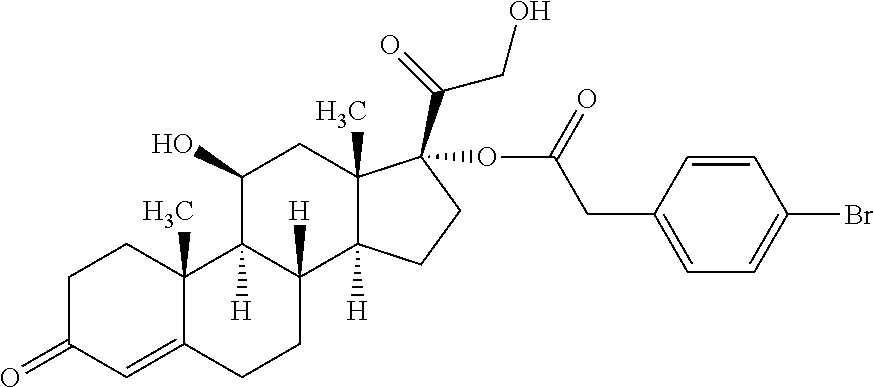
C1C(=O)C=C2C(C)(C1)C1([H])C([H])(CC2)C2([H])C(C)(CC1O)C(OC(CC1=CC=C(Br)C=C1)=O)(C(CO)=O)CC2
